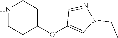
N1CCC(OC2=CN(CC)N=C2)CC1
